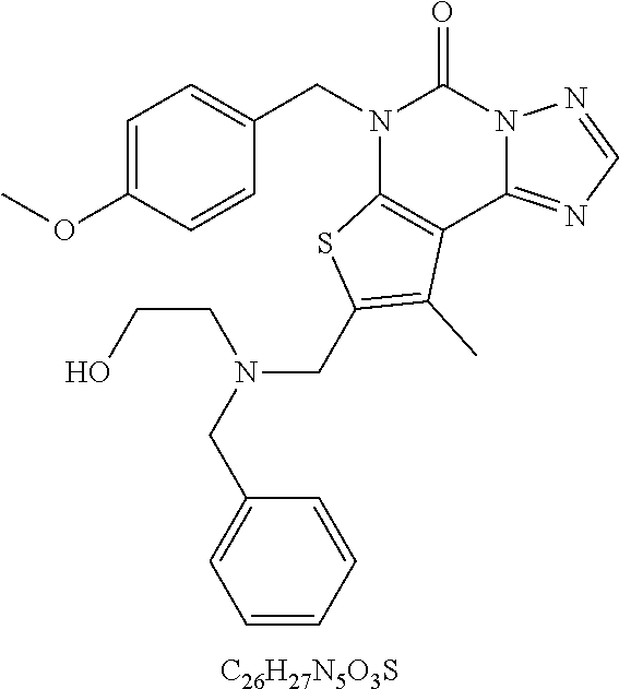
C1=C(OC)C=CC(CN2C3=C(C4=NC=NN4C2=O)C(C)=C(CN(CC2=CC=CC=C2)CCO)S3)=C1.[C26H27N5O3S]
